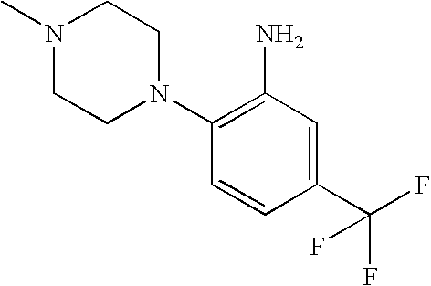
C1(N2CCN(C)CC2)=C(N)C=C(C(F)(F)F)C=C1
